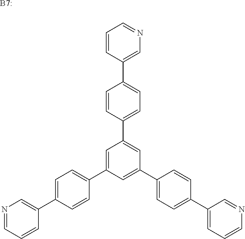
[B7:].C1=CC(C2=CC=C(C3=CC(C4=CC=C(C5=CC=CN=C5)C=C4)=CC(C4=CC=C(C5=CN=CC=C5)C=C4)=C3)C=C2)=CN=C1
